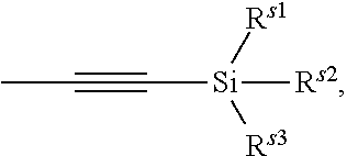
CC#C[Si]([Rs1])([Rs3])[Rs2]
